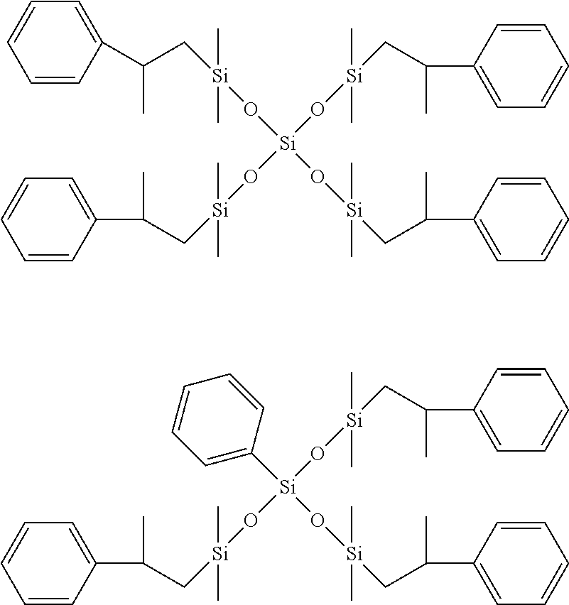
C1=CC(C(C[Si](O[Si](O[Si](CC(C2=CC=CC=C2)C)(C)C)(O[Si](CC(C2=CC=CC=C2)C)(C)C)O[Si](CC(C2=CC=CC=C2)C)(C)C)(C)C)C)=CC=C1.[Si](C1=CC=CC=C1)(O[Si](CC(C1=CC=CC=C1)C)(C)C)(O[Si](CC(C1=CC=CC=C1)C)(C)C)O[Si](CC(C1=CC=CC=C1)C)(C)C
